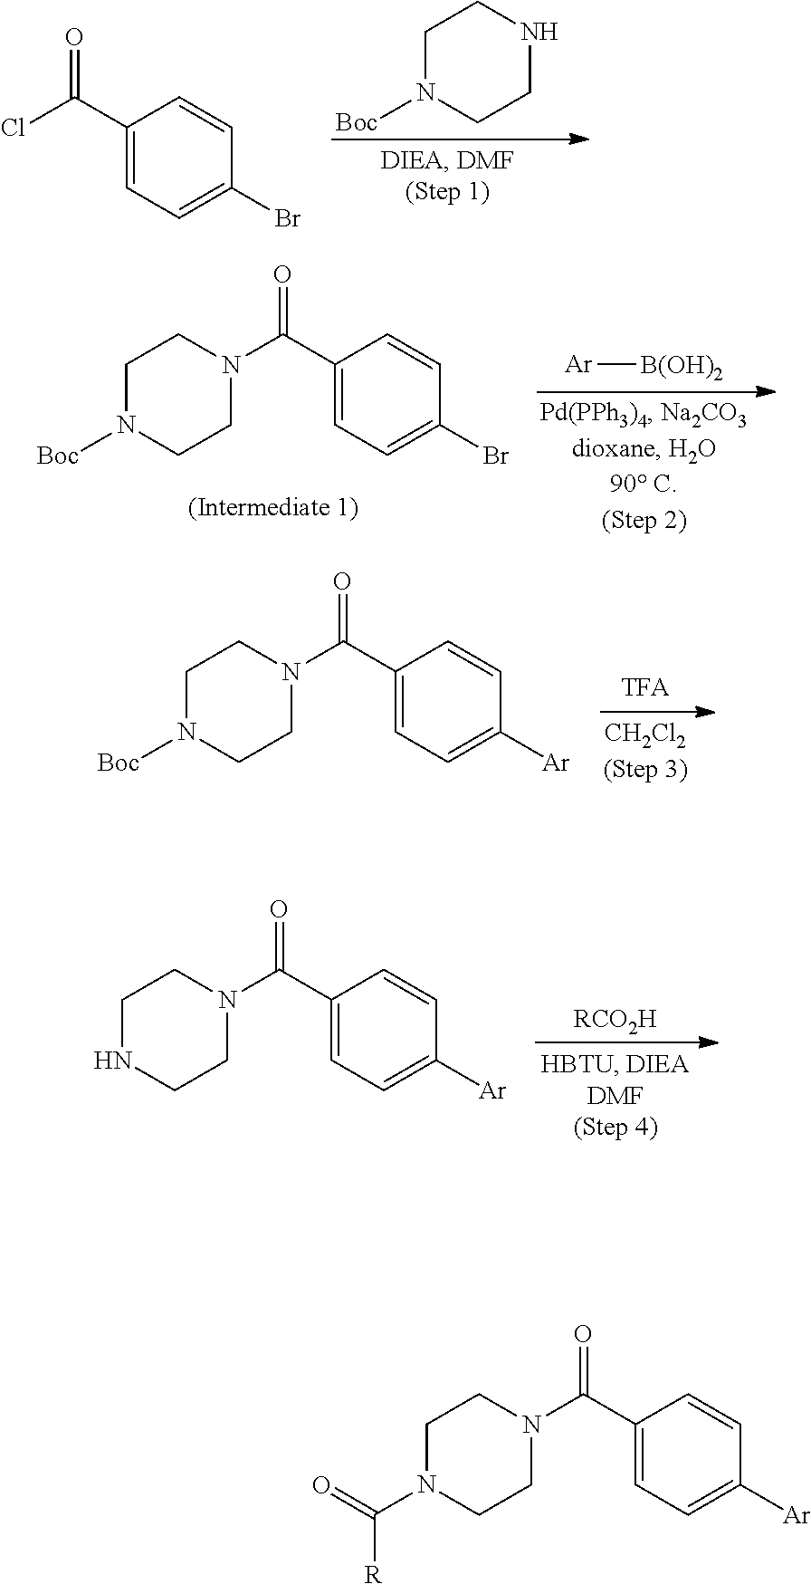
C1N([Boc])CCNC1.C1(C(Cl)=O)=CC=C(Br)C=C1.C1N([Boc])CCN(C(C2=CC=C(Br)C=C2)=O)C1.[Ar][B(OH)2].C1N([Boc])CCN(C(C2=CC=C([Ar])C=C2)=O)C1.[RCO2H].C1NCCN(C(C2=CC=C([Ar])C=C2)=O)C1.C1N(C(=O)[R])CCN(C(C2=CC=C([Ar])C=C2)=O)C1
